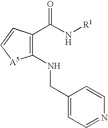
C1(NCC2=CC=NC=C2)=C(C(N[R1])=O)C=C[A5]1
